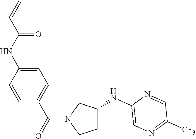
C(N1CCC(NC2=CN=C([CF3])C=N2)C1)(=O)C1=CC=C(NC(C=C)=O)C=C1
